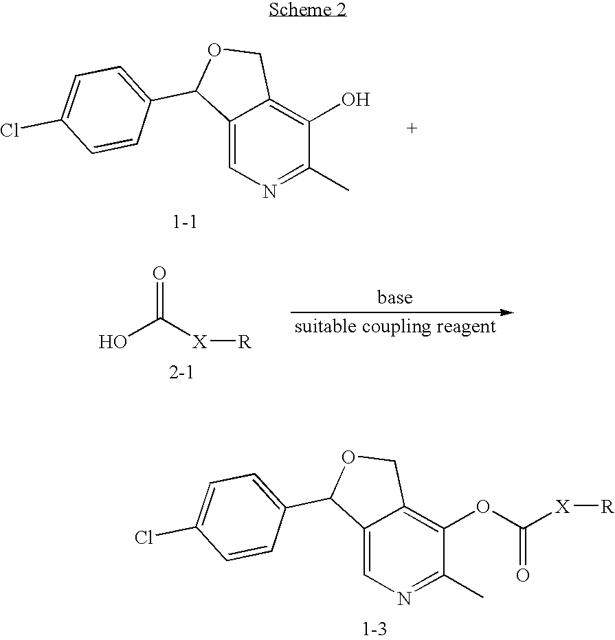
C12=CN=C(C)C(O)=C1COC2C1=CC=C(Cl)C=C1.C12=CN=C(C)C(OC(=O)[X][R])=C1COC2C1=CC=C(Cl)C=C1.OC(=O)[X][R]
